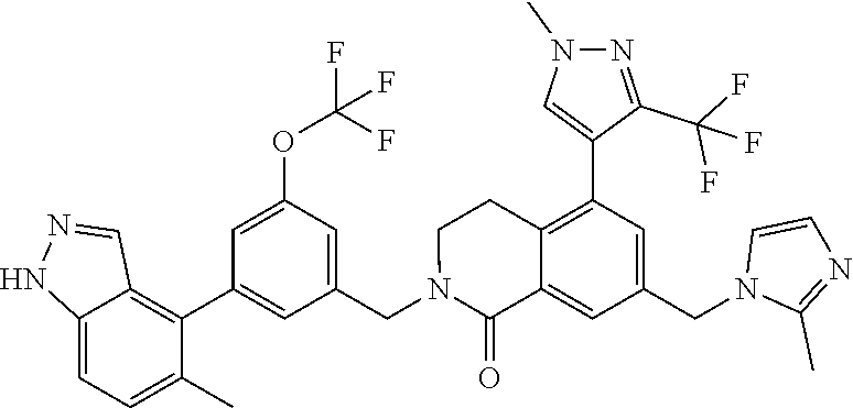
C1(CN2C(=O)C3=CC(CN4C(C)=NC=C4)=CC(C4=CN(C)N=C4C(F)(F)F)=C3CC2)=CC(OC(F)(F)F)=CC(C2=C3C(=CC=C2C)NN=C3)=C1
